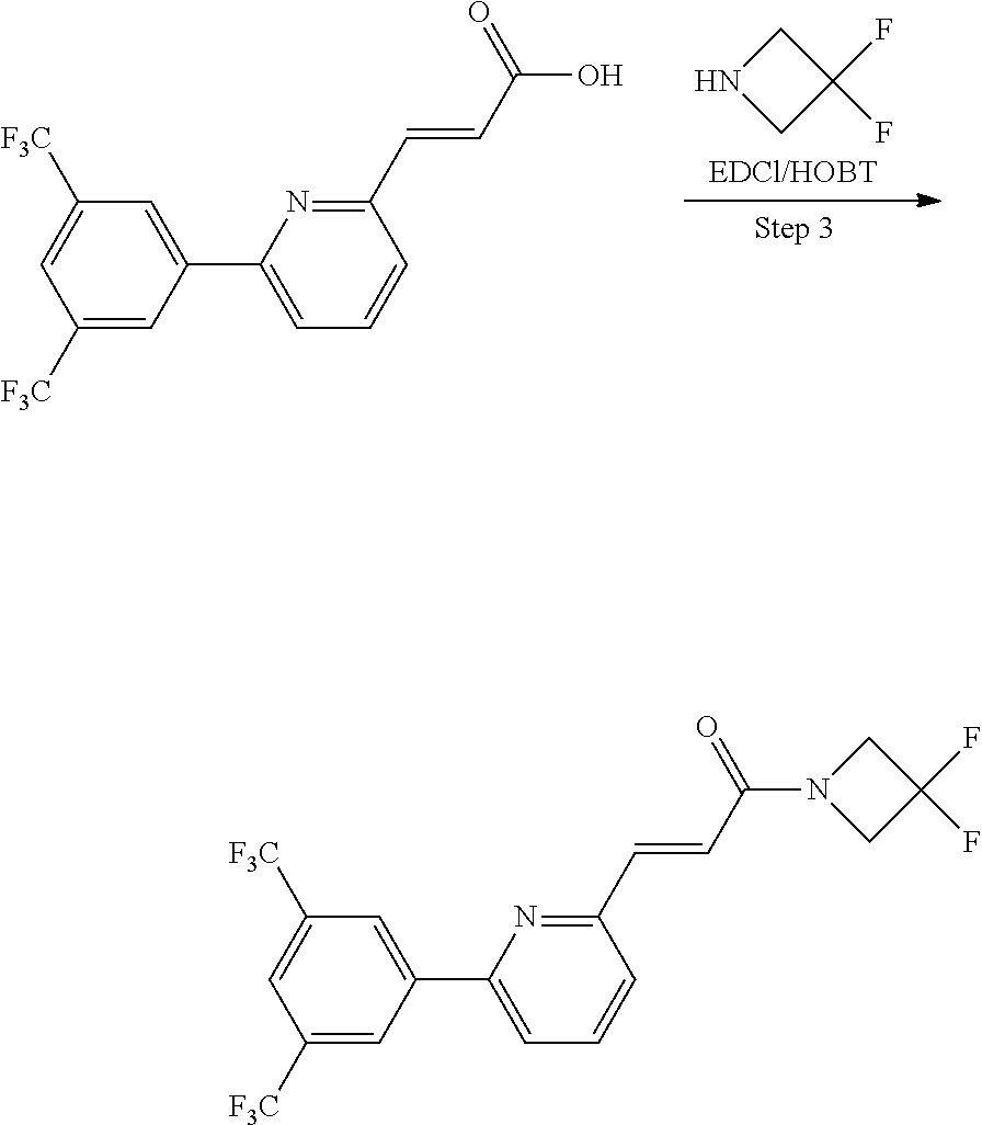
C1([F3C])=CC(C2=CC=CC(C=CC(O)=O)=N2)=CC([F3C])=C1.N1CC(F)(F)C1.C1([F3C])=CC(C2=CC=CC(C=CC(=O)N3CC(F)(F)C3)=N2)=CC([F3C])=C1
